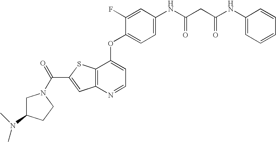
C(C1=CC2=C(S1)C(OC1=CC=C(NC(CC(NC3=CC=CC=C3)=O)=O)C=C1F)=CC=N2)(N1CC(N(C)C)CC1)=O
